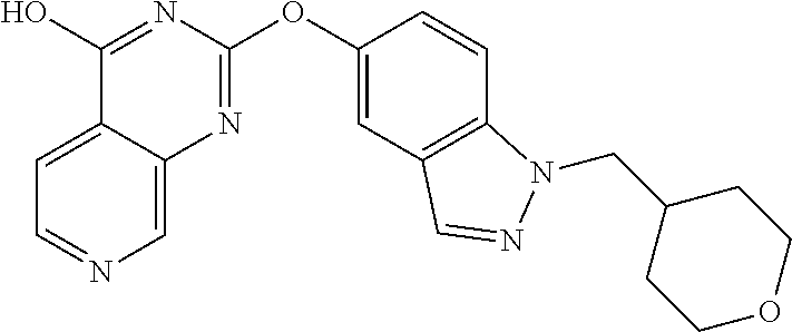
C1=C2C(=CN=C1)N=C(OC1=CC3=C(C=C1)N(CC1CCOCC1)N=C3)N=C2O
